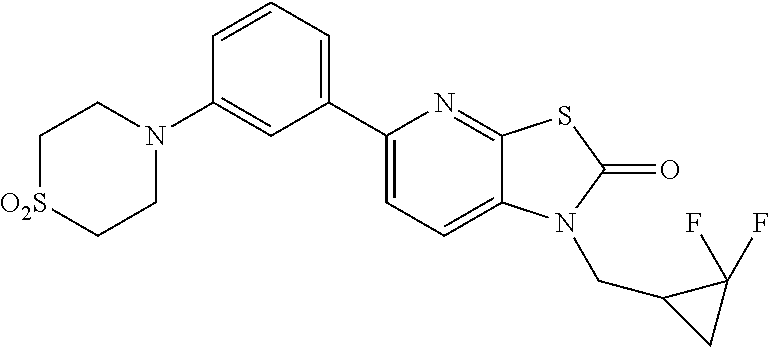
C1[O2S]CCN(C2=CC(C3=CC=C4C(=N3)SC(=O)N4CC3CC3(F)F)=CC=C2)C1
